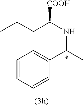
C1=CC=CC(C(NC(CCC)[COOH])C)=C1
